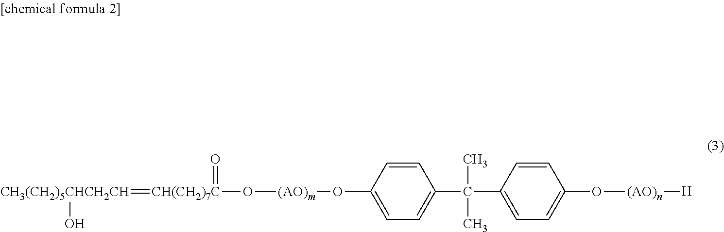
[CH3(CH2)5CHCH2CH](=[CH(CH2)7C](O[(AO)m]OC1=CC=C(C(C2=CC=C(O[(AO)n][H])C=C2)(C)C)C=C1)=O)O
